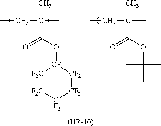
CCC(C)(C)C(O[CF]1[F2C][F2C][CF2][CF2][CF2]1)=O.CCC(C)(C)C(=O)OC(C)(C)C.[(HR-10)]
